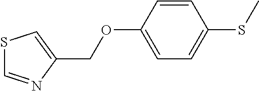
S1C=C(COC2=CC=C(SC)C=C2)N=C1
